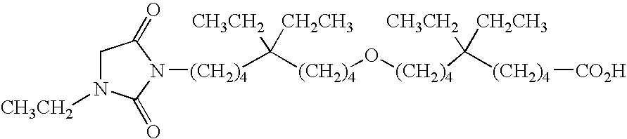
[(CH2)4](C([(CH2)4]O[(CH2)4]C([CH3CH2])([CH2CH3])[(CH2)4][CO2H])([CH3CH2])[CH2CH3])N1C(=O)N([CH3CH2])CC1=O
